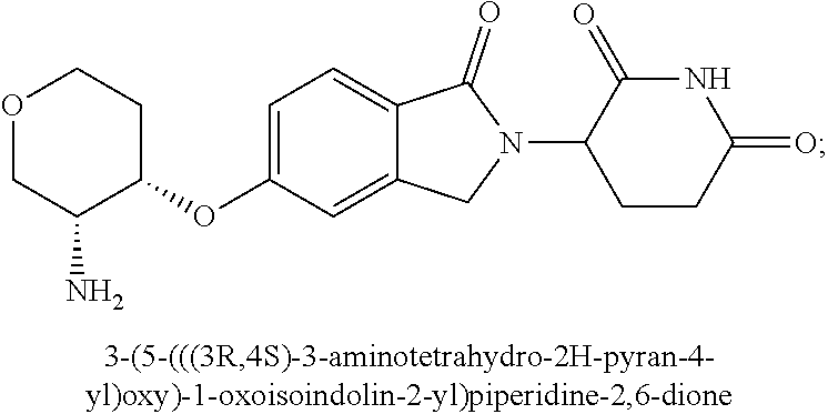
C1=C(OC2CCOCC2N)C=C2C(=C1)C(=O)N(C1CCC(=O)NC1=O)C2
